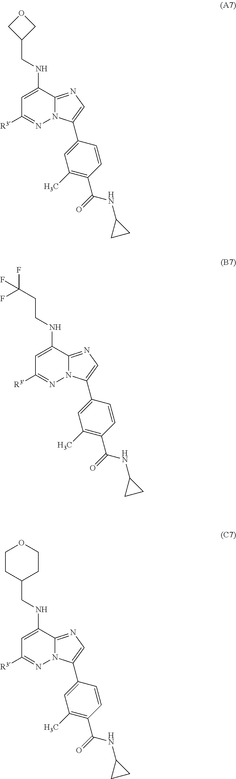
C1C(CNC2=CC([R3])=NN3C2=NC=C3C2=CC(C)=C(C(=O)NC3CC3)C=C2)CO1.C(CNC1=CC([R3])=NN2C1=NC=C2C1=CC(C)=C(C(=O)NC2CC2)C=C1)C(F)(F)F.C1(CNC2=CC([R3])=NN3C2=NC=C3C2=CC(C)=C(C(=O)NC3CC3)C=C2)CCOCC1
